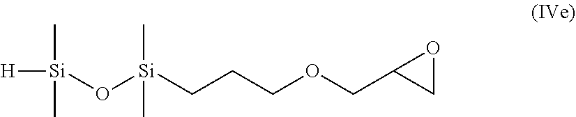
[H][Si](C)(C)O[Si](C)(C)CCCOCC1CO1
